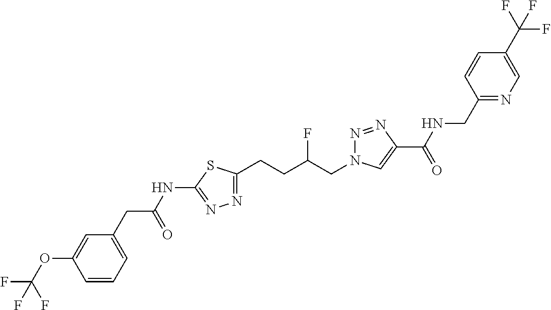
C1(NC(CC2=CC=CC(OC(F)(F)F)=C2)=O)=NN=C(CCC(CN2N=NC(C(=O)NCC3=NC=C(C(F)(F)F)C=C3)=C2)F)S1
